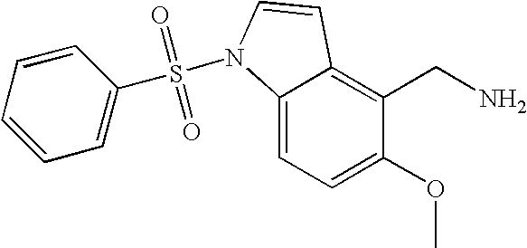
C1(OC)=CC=C2C(=C1CN)C=CN2S(=O)(=O)C1=CC=CC=C1
